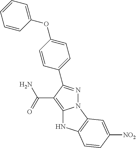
C1(C2=NN3C(=C2C(N)=O)NC2=C3C=C([NO2])C=C2)=CC=C(OC2=CC=CC=C2)C=C1
